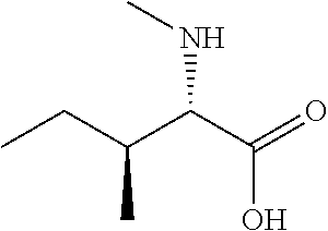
CCC(C(C(=O)O)NC)C
